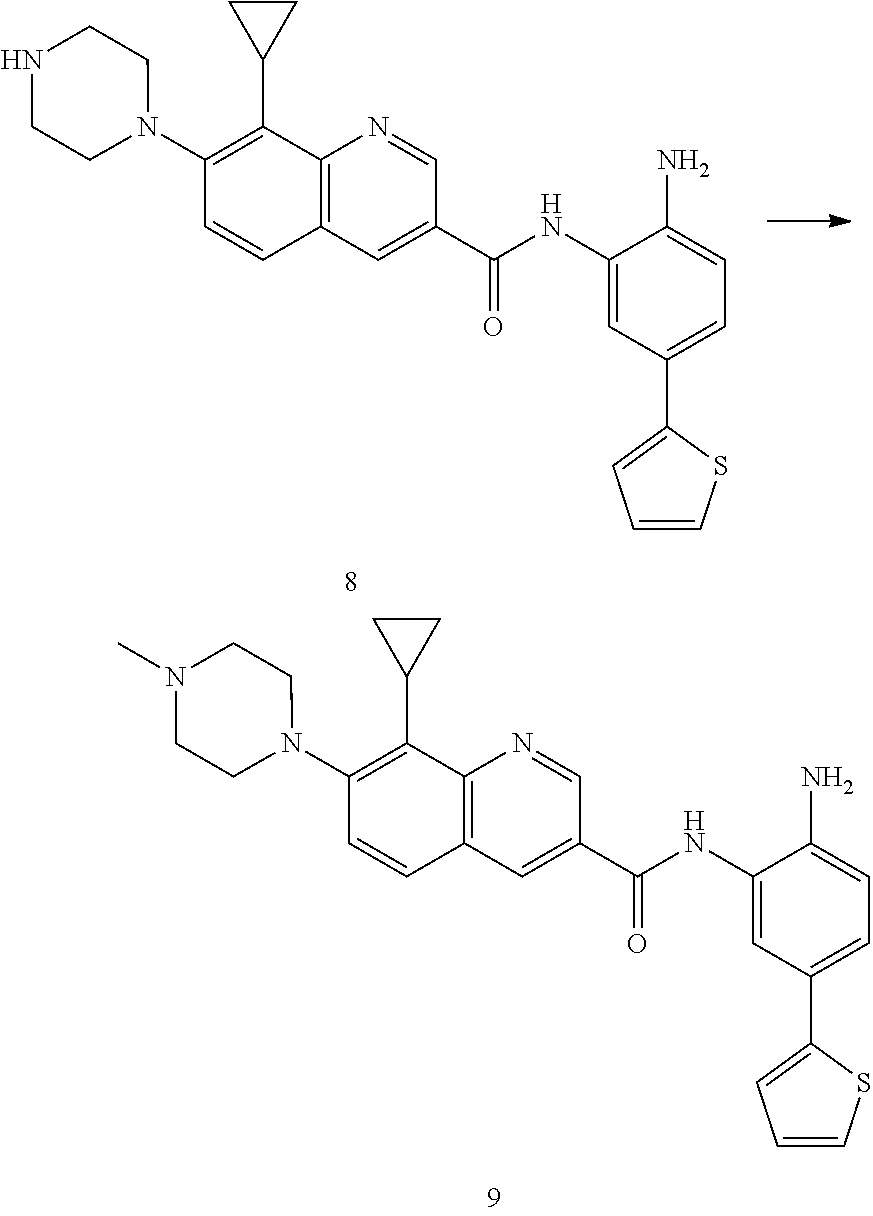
C1(N2CCN(C)CC2)=C(C2CC2)C2=C(C=C1)C=C(C(=O)NC1=CC(C3=CC=CS3)=CC=C1N)C=N2.C1(N2CCNCC2)=C(C2CC2)C2=C(C=C1)C=C(C(=O)NC1=CC(C3=CC=CS3)=CC=C1N)C=N2
